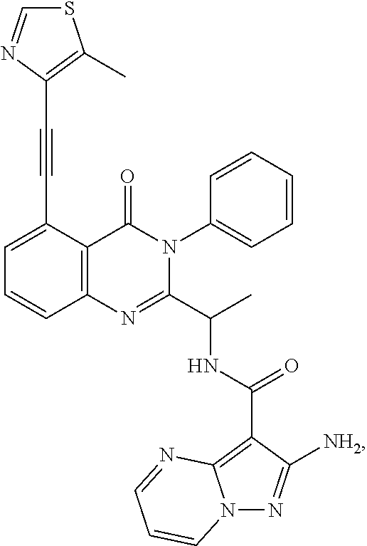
C12=C(C(C#CC3=C(C)SC=N3)=CC=C1)C(=O)N(C1=CC=CC=C1)C(C(C)NC(C1=C3N(N=C1[NH2])C=CC=N3)=O)=N2
